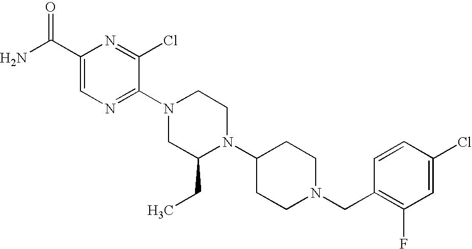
C1(C(N)=O)=CN=C(N2CC(CC)N(C3CCN(CC4=C(F)C=C(Cl)C=C4)CC3)CC2)C(Cl)=N1
